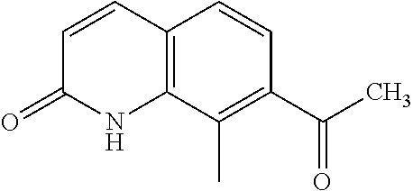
C12=C(C(C)=C(C(C)=O)C=C1)NC(=O)C=C2
